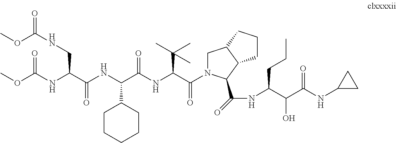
COC(NCC(NC(OC)=O)C(NC(C(NC(C(=O)N1CC2C(C1C(=O)NC(C(C(NC1CC1)=O)O)CCC)CCC2)C(C)(C)C)=O)C1CCCCC1)=O)=O
